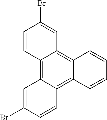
C12=C3C(=C4C(=C1C=C(Br)C=C2)C=CC=C4)C=CC(Br)=C3
